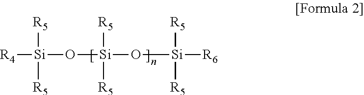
[R4][Si]([R5])([R5])O[Si]([R5])([R5])O[Si]([R5])([R5])[R6]
